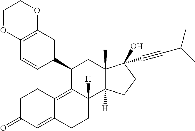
O1CCOC2=C1C=CC(C1C3=C4C(=CC(=O)CC4)CCC3([H])C3([H])C(C)(C1)C(O)(C#CC(C)C)CC3)=C2
